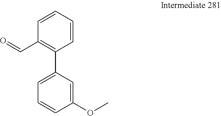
C1=CC(C2=CC=CC(OC)=C2)=C(C=O)C=C1
